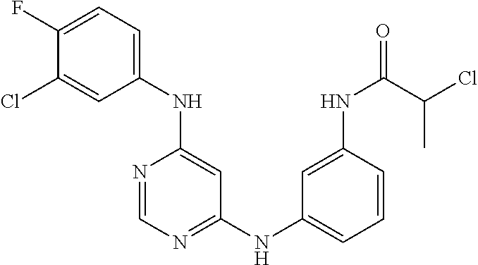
C1(F)=CC=C(NC2=CC(NC3=CC=CC(NC(=O)C(Cl)C)=C3)=NC=N2)C=C1Cl
